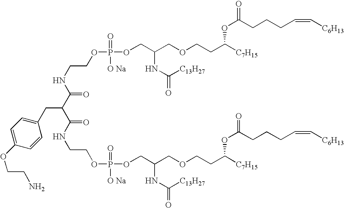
C(NC(C(C(NCCOP([O Na])(=O)OCC(COCCC([C7H15])OC(CCCC=C[C6H13])=O)NC(=O)[C13H27])=O)CC1=CC=C(OCCN)C=C1)=O)COP(=O)([O Na])OCC(COCCC([C7H15])OC(=O)CCCC=C[C6H13])NC([C13H27])=O
